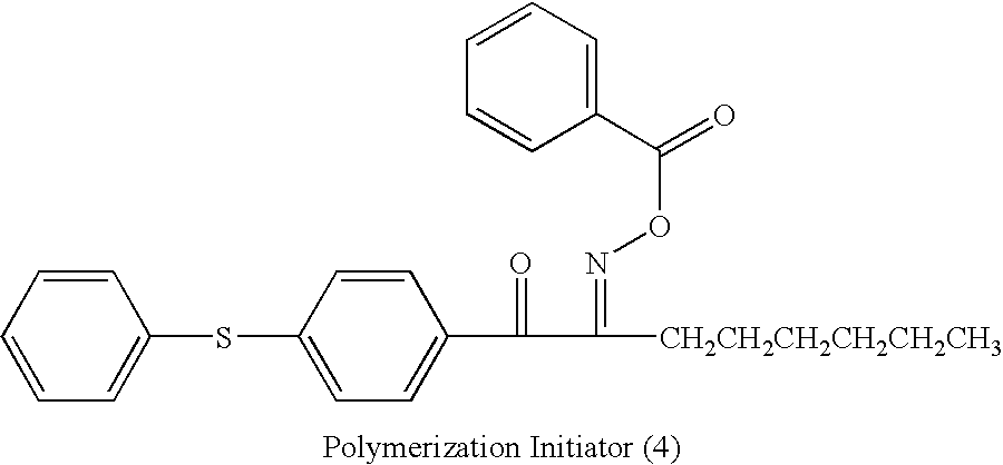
C1=CC=CC=C1SC1=CC=C(C(C([CH2CH2CH2CH2CH2CH3])=NOC(=O)C2=CC=CC=C2)=O)C=C1
